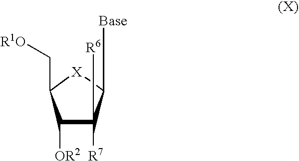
C1([OR2])C([R7])([R6])C([Base])[X]C1C[R1O]
